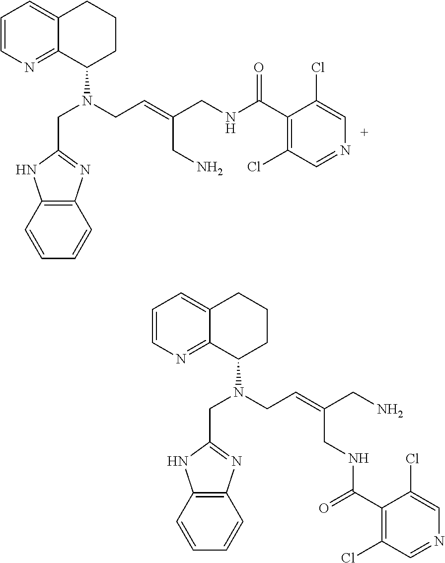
C1=CN=C2C(=C1)CCCC2N(CC=C(CNC(C1=C(Cl)C=NC=C1Cl)=O)CN)CC1=NC2=C(N1)C=CC=C2.C1=CN=C2C(=C1)CCCC2N(CC=C(CN)CNC(C1=C(Cl)C=NC=C1Cl)=O)CC1=NC2=C(N1)C=CC=C2
